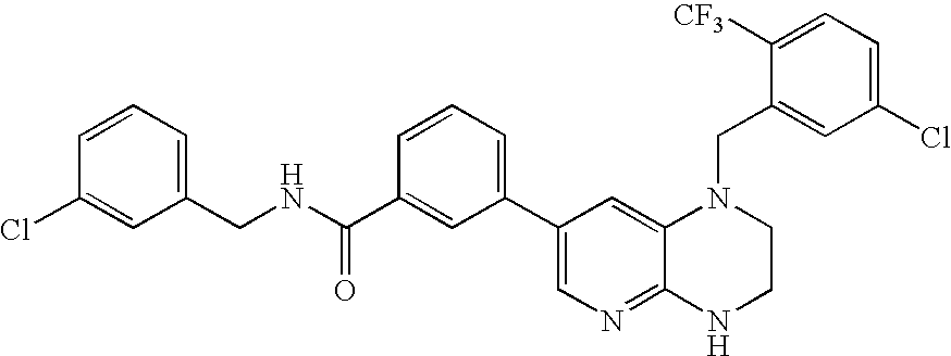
C1(C2=CC=CC(C(NCC3=CC=CC(Cl)=C3)=O)=C2)=CN=C2C(=C1)N(CC1=CC(Cl)=CC=C1[CF3])CCN2
